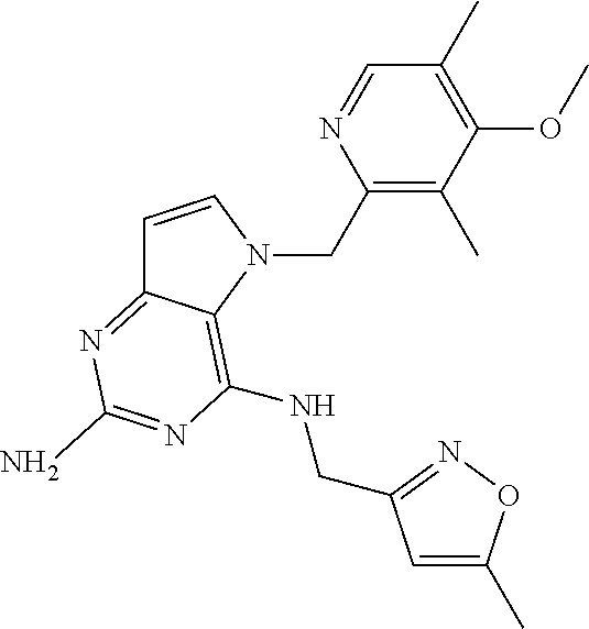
C1=CN(CC2=C(C)C(OC)=C(C)C=N2)C2=C(NCC3=NOC(C)=C3)N=C(N)N=C12
